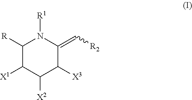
C1([R])C([X1])C([X2])C([X3])C(=C[R2])N1[R1]
